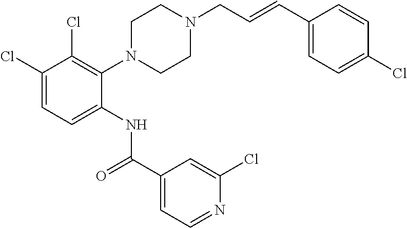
C1(Cl)=CC=C(NC(C2=CC=NC(Cl)=C2)=O)C(N2CCN(CC=CC3=CC=C(Cl)C=C3)CC2)=C1Cl
